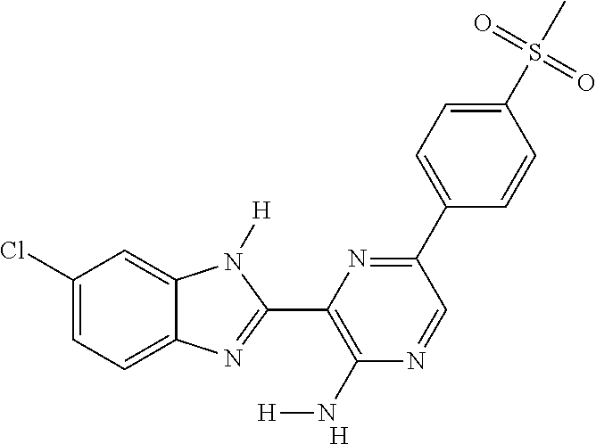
C1(Cl)=CC=C2C(=C1)N([H])C(C1=C(N[H])N=CC(C3=CC=C(S(=O)(=O)C)C=C3)=N1)=N2.[H]
